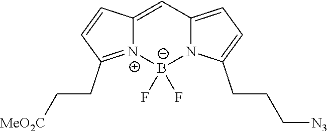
C12=CC3=CC=C(CCC[N3])N3[B-](F)(F)[N+]1=C(CC[MeO2C])C=C2
